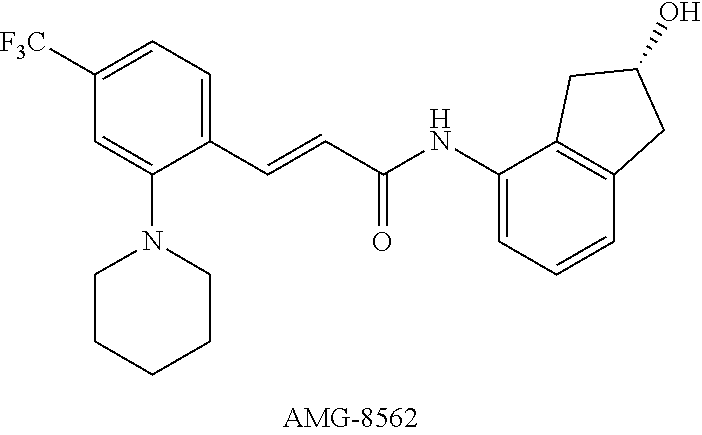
C1([CF3])=CC=C(C=CC(NC2=CC=CC3=C2CC(O)C3)=O)C(N2CCCCC2)=C1
